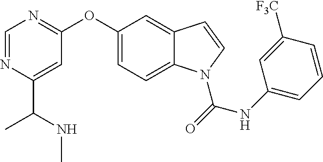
C1=NC(C(NC)C)=CC(OC2=CC=C3C(=C2)C=CN3C(NC2=CC=CC([F3C])=C2)=O)=N1
